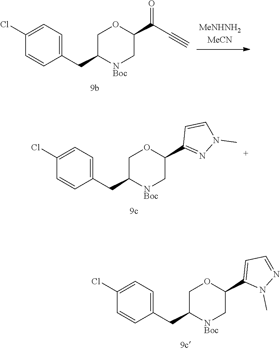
C1(Cl)=CC=C(CC2[NBoc]CC(C3=CC=NN3C)OC2)C=C1.C1(Cl)=CC=C(CC2[NBoc]CC(C(C#C)=O)OC2)C=C1.C1(Cl)=CC=C(CC2[NBoc]CC(C3=NN(C)C=C3)OC2)C=C1
